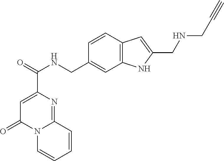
C1=C(C(=O)NCC2=CC3=C(C=C2)C=C(CNCC#C)N3)N=C2N(C1=O)C=CC=C2
